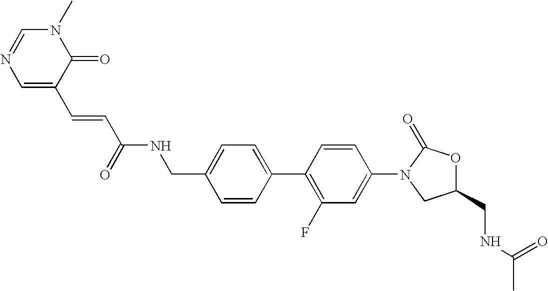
C1=C(CNC(=O)C=CC2=CN=CN(C)C2=O)C=CC(C2=C(F)C=C(N3CC(CNC(C)=O)OC3=O)C=C2)=C1
